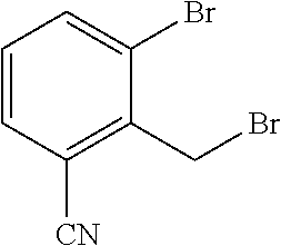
C1=CC([CN])=C(CBr)C(Br)=C1
